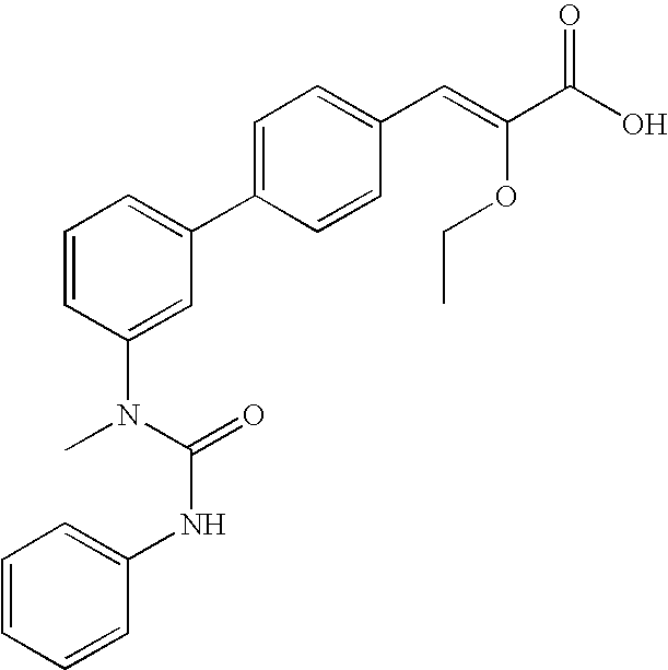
C1=CC(N(C(NC2=CC=CC=C2)=O)C)=CC(C2=CC=C(C=C(C(O)=O)OCC)C=C2)=C1
